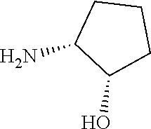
NC1C(O)CCC1
